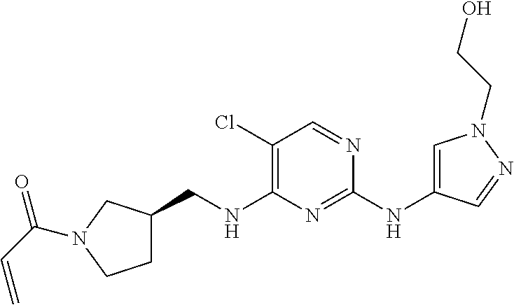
C1(Cl)=C(NCC2CCN(C(C=C)=O)C2)N=C(NC2=CN(CCO)N=C2)N=C1
